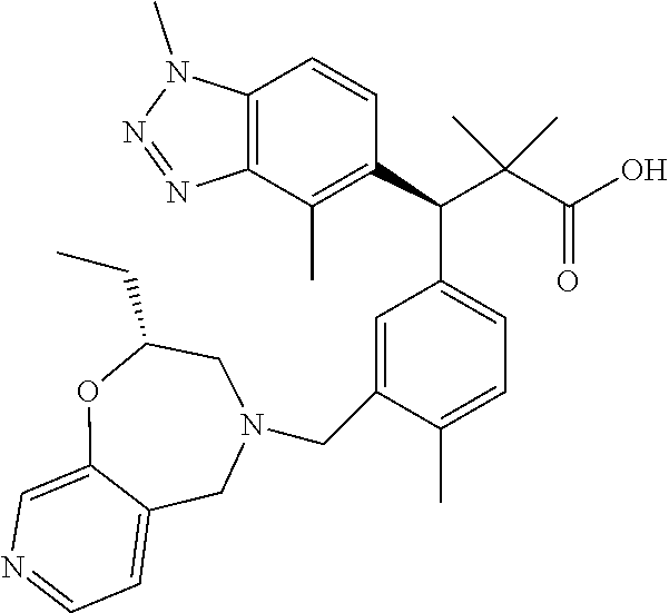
C1=C(CN2CC3=CC=NC=C3OC(CC)C2)C(C)=CC=C1C(C(C(=O)O)(C)C)C1=C(C)C2=C(C=C1)N(C)N=N2
